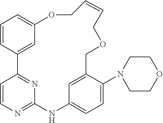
C1=CC2=CC(=C1)OCC=CCOCC1=CC(=CC=C1N1CCOCC1)NC1=NC=CC2=N1
